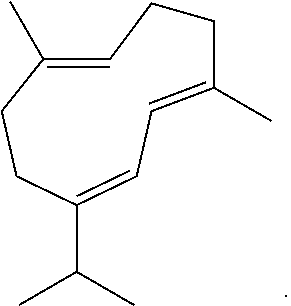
C1(C(C)C)=CC=C(C)CCC=C(C)CC1
